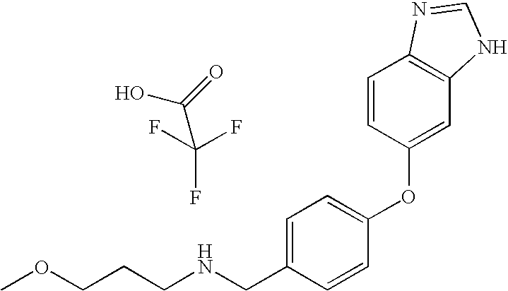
C(NCC1=CC=C(OC2=CC3=C(C=C2)N=CN3)C=C1)CCOC.OC(=O)C(F)(F)F
